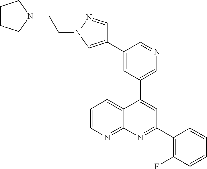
C1=C(C2=CN(CCN3CCCC3)N=C2)C=NC=C1C1=CC(C2=C(F)C=CC=C2)=NC2=NC=CC=C12
